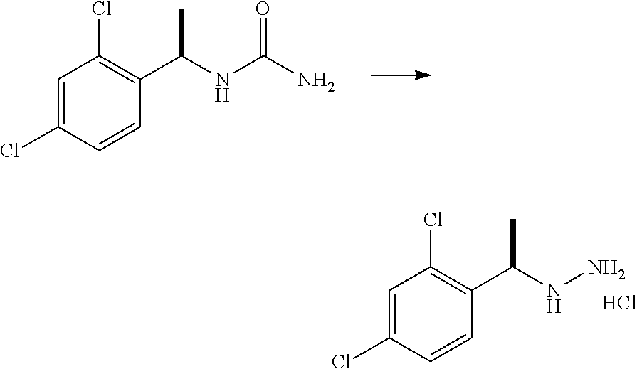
C1=C(Cl)C=CC(C(NN)C)=C1Cl.Cl.C1=C(Cl)C=CC(C(NC(N)=O)C)=C1Cl
